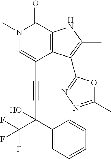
C(C1=CN(C)C(=O)C2=C1C(C1=NN=C(C)O1)=C(C)N2)#CC(C1=CC=CC=C1)(O)C(F)(F)F
